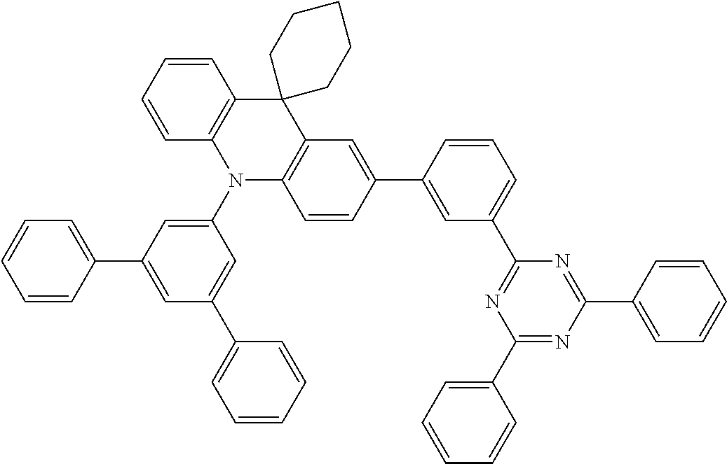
C1(C2=CC(C3=NC(C4=CC=CC=C4)=NC(C4=CC=CC=C4)=N3)=CC=C2)=CC2=C(C=C1)N(C1=CC(C3=CC=CC=C3)=CC(C3=CC=CC=C3)=C1)C1=C(C23CCCCC3)C=CC=C1
